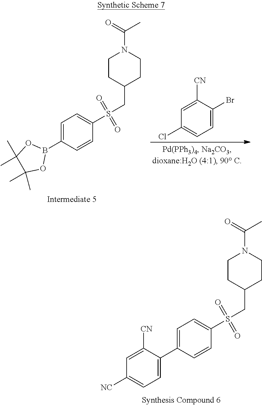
C1=C(B2OC(C)(C)C(C)(C)O2)C=CC(S(CC2CCN(C(=O)C)CC2)(=O)=O)=C1.C1=C([CN])C(Br)=CC=C1Cl.C1=C(C2=CC=C([NC])C=C2[CN])C=CC(S(CC2CCN(C(=O)C)CC2)(=O)=O)=C1
